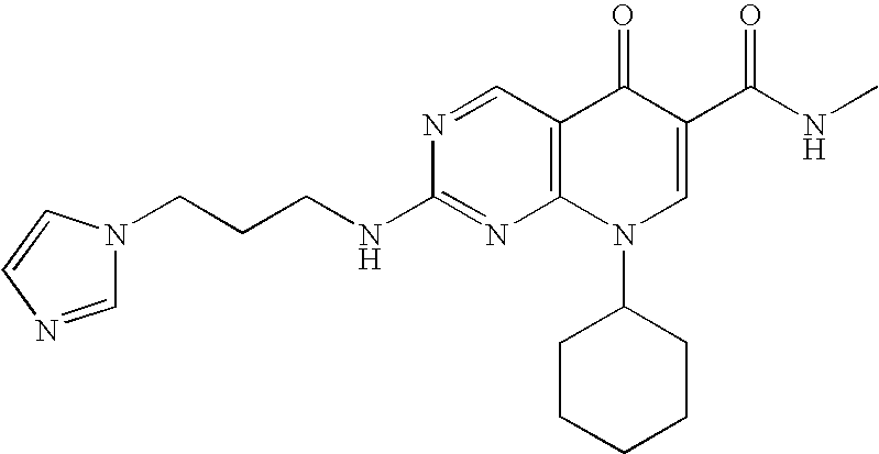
N1=CC2=C(N=C1NCCCN1C=NC=C1)N(C1CCCCC1)C=C(C(=O)NC)C2=O
